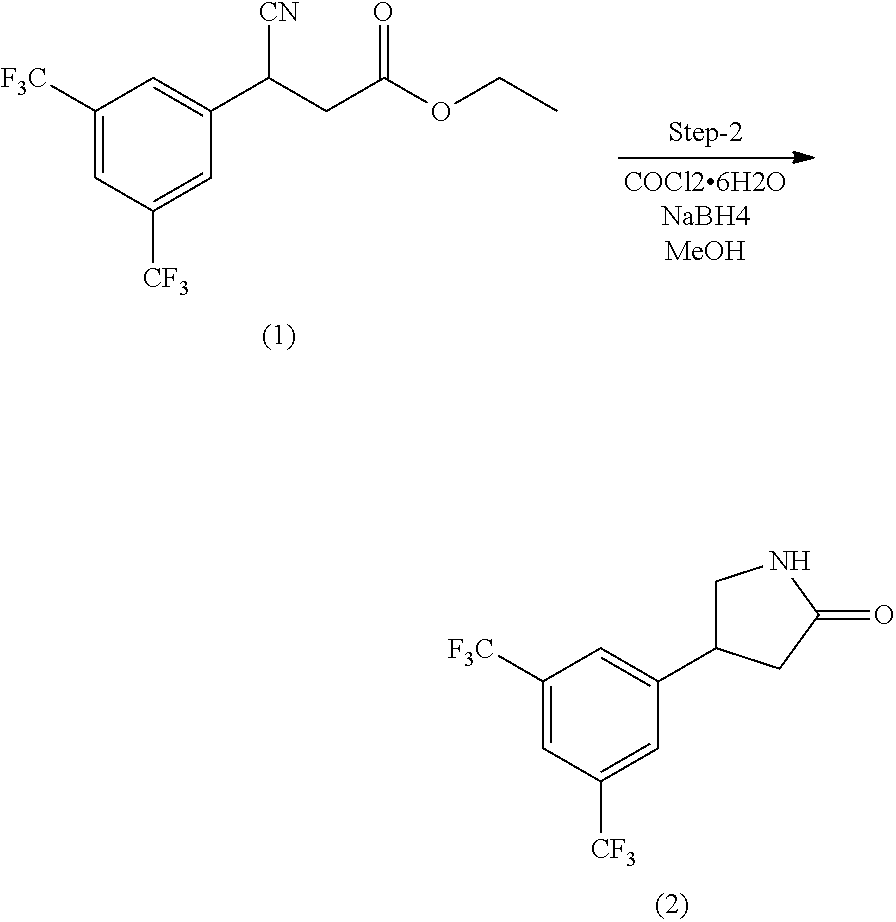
C1([F3C])=CC([CF3])=CC(C2CNC(=O)C2)=C1.C1([F3C])=CC([CF3])=CC(C([CN])CC(OCC)=O)=C1
